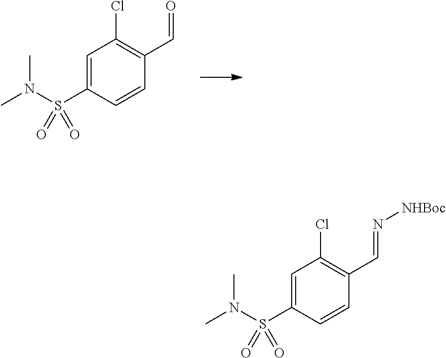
C1=C(S(N(C)C)(=O)=O)C=CC(C=O)=C1Cl.C1=C(S(N(C)C)(=O)=O)C=CC(C=N[NHBoc])=C1Cl
